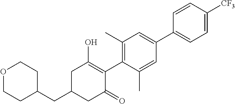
C1(CC2CC(=O)C(C3=C(C)C=C(C4=CC=C([CF3])C=C4)C=C3C)=C(O)C2)CCOCC1
